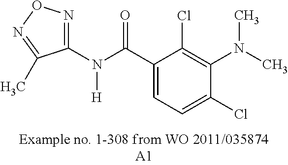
C1(N(C(C2=CC=C(Cl)C(N(C)C)=C2Cl)=O)[H])=NON=C1C
